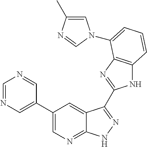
C1(C2=CN=CN=C2)=CN=C2C(=C1)C(C1=NC3=C(N1)C=CC=C3N1C=C(C)N=C1)=NN2
